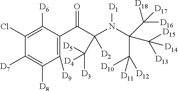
C1([D9])=C(C(C(N(C(C([D10])([D12])[D11])(C([D15])([D14])[D13])C([D16])([D17])[D18])[D1])([D2])C([D5])([D4])[D3])=O)C([D6])=C(Cl)C([D7])=C1[D8]
